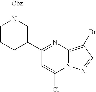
C1(C2CN([Cbz])CCC2)=NC2=C(Br)C=NN2C(Cl)=C1
